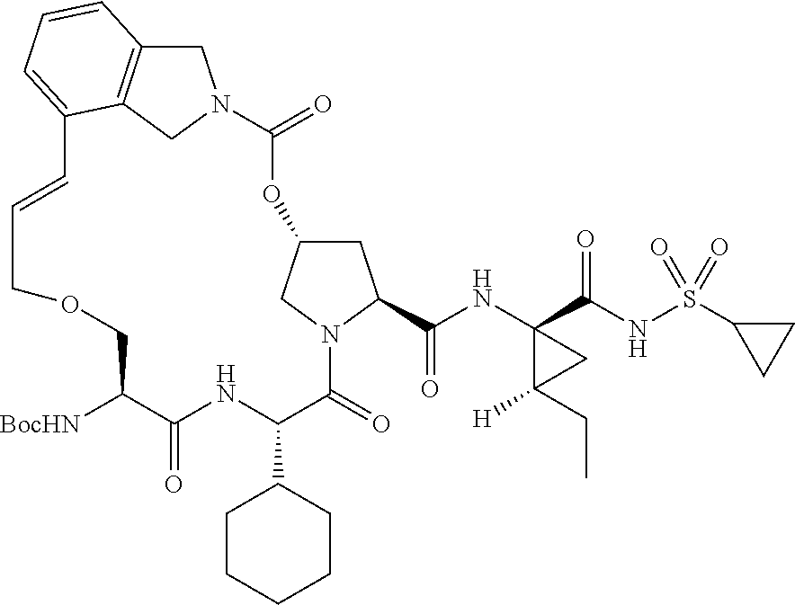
C1C2=C3CN1C(=O)OC1CC(C(=O)NC4(C(=O)NS(C5CC5)(=O)=O)C(CC)([H])C4)N(C(=O)C(C4CCCCC4)NC(=O)C([BocHN])COCC=CC3=CC=C2)C1
